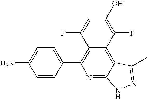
C1=CC(C2=C3C(=C4C(=N2)NN=C4C)C(F)=C(O)C=C3F)=CC=C1N
